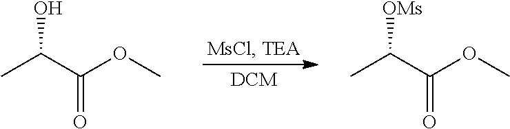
CC(C(=O)OC)O.CC(C(=O)OC)[OMs]
